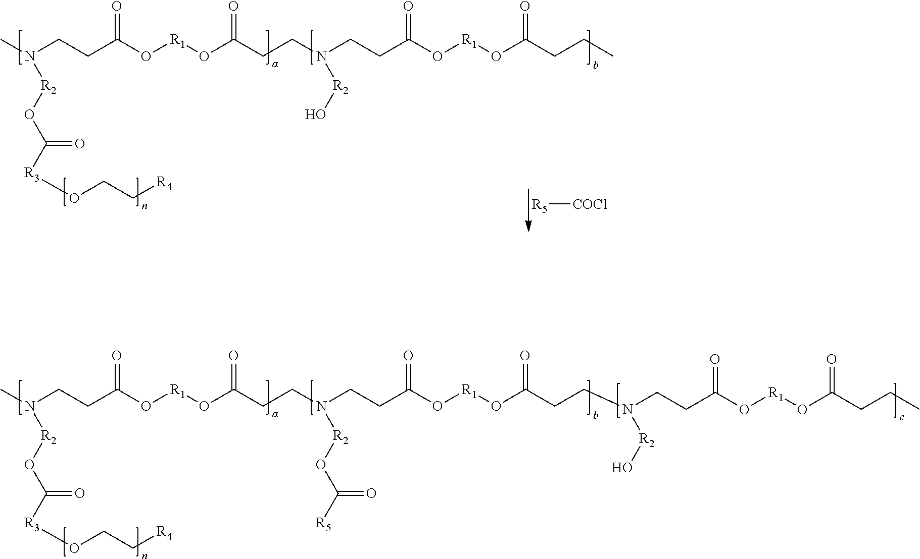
CN(CCC(O[R1]OC(CCN([R2]OC([R5])=O)CCC(O[R1]OC(CCN(CCC(O[R1]OC(CCC)=O)=O)[R2]O)=O)=O)=O)=O)[R2]OC([R3]OCC[R4])=O.CN(CCC(O[R1]OC(CCN([R2]O)CCC(O[R1]OC(CCC)=O)=O)=O)=O)[R2]OC([R3]OCC[R4])=O.[R5][COCl]
